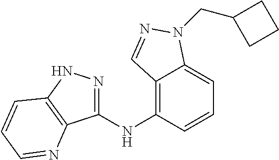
C1(NC2=C3C(=CC=C2)N(CC2CCC2)N=C3)=NNC2=C1N=CC=C2
